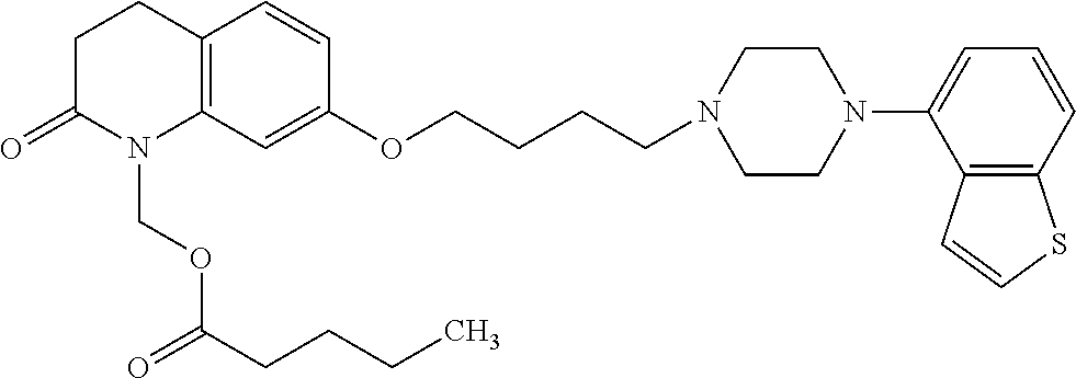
C12=C(C=C(OCCCCN3CCN(C4=CC=CC5=C4C=CS5)CC3)C=C1)N(COC(CCCC)=O)C(=O)CC2
